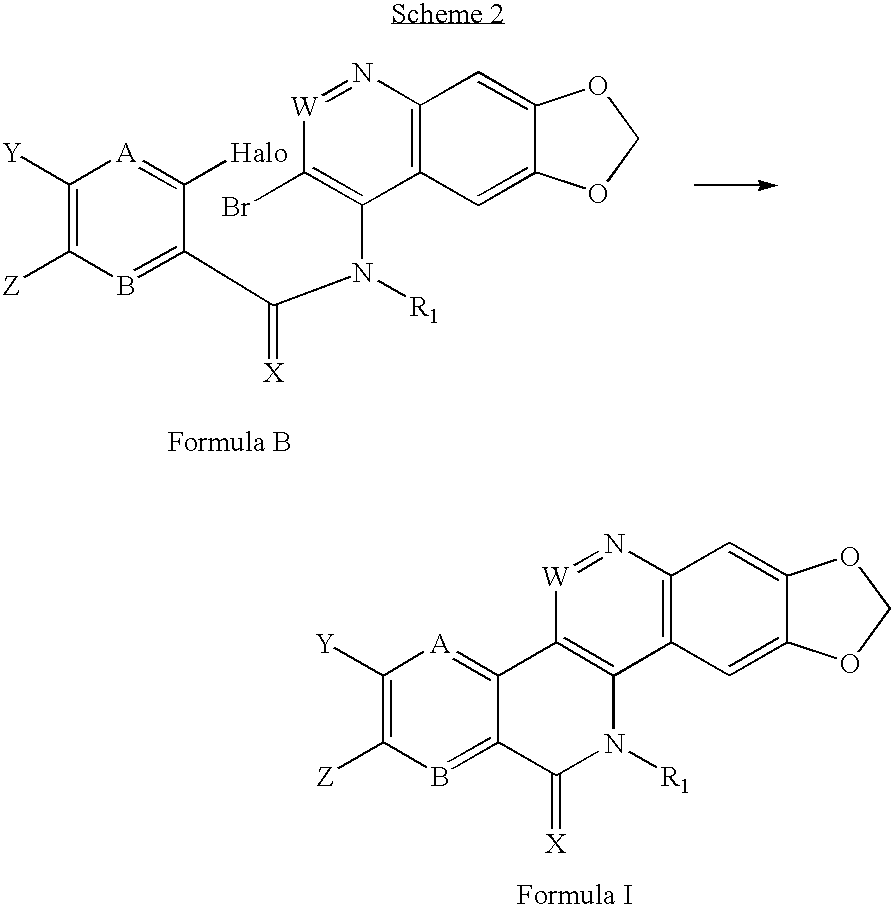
C1([Y])=C([Z])B=C(C(N([R1])C2=C(Br)[W]=NC3=C2C=C2C(=C3)OCO2)=[X])C([Halo])=[A]1.C1([Y])=C([Z])B=C2C(=[A]1)C1=C(N([R1])C2=[X])C2=C(N=[W]1)C=C1C(=C2)OCO1
